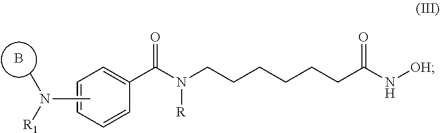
C1=CC=CC(C(N(CCCCCCC(N[OH])=O)[R])=O)=C1.B.CN(C)[R1]
